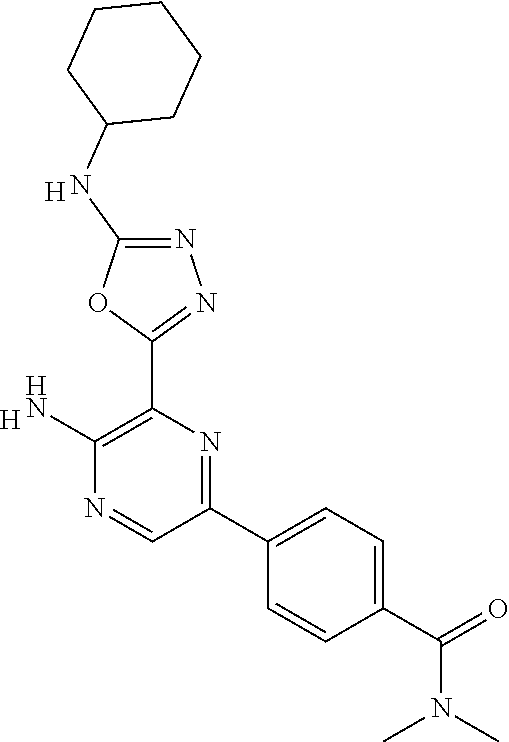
[H].C1(N)=C(C2=NN=C(NC3CCCCC3)O2)N=C(C2=CC=C(C(=O)N(C)C)C=C2)C=N1.[H]
